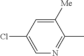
C1=C(Cl)C=C([Me])C(C)=N1
